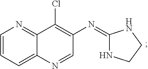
C1=CC=C2C(=N1)C(Cl)=C(N=C1NCCN1)C=N2
